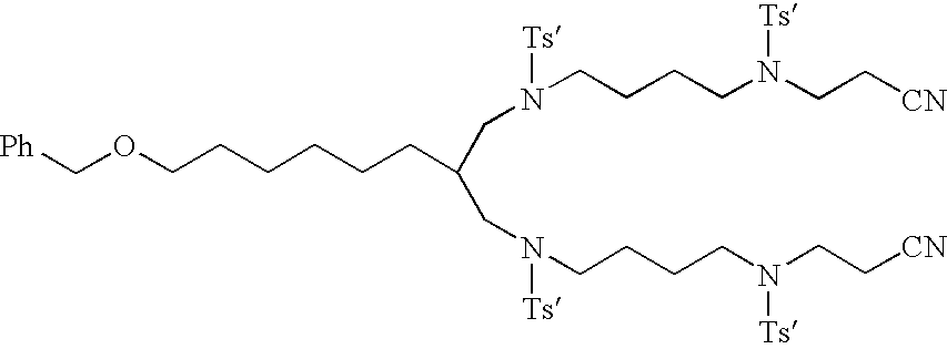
O(CCCCCCC(CN(CCCCN(CC[CN])[Ts])[Ts])CN(CCCCN(CC[CN])[Ts])[Ts])C[Ph]
